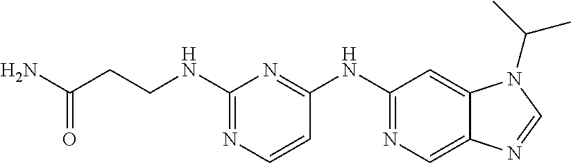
C1(NCCC(N)=O)=NC=CC(NC2=NC=C3C(=C2)N(C(C)C)C=N3)=N1
